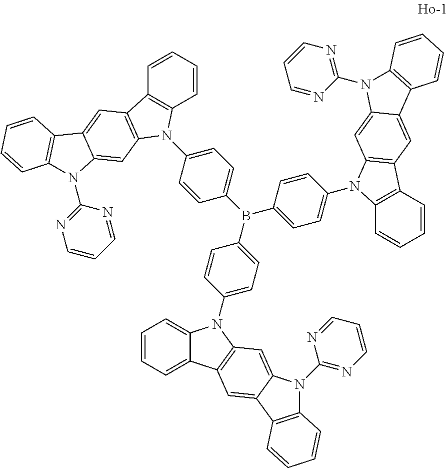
C1=CC=C2C(=C1)N(C1=CC=C(B(C3=CC=C(N4C5=C(C=CC=C5)C5=C4C=C4C(=C5)C5=C(N4C4=NC=CC=N4)C=CC=C5)C=C3)C3=CC=C(N4C5=C(C=CC=C5)C5=C4C=C4C(=C5)C5=C(N4C4=NC=CC=N4)C=CC=C5)C=C3)C=C1)C1=C2C=C2C(=C1)N(C1=NC=CC=N1)C1=C2C=CC=C1
